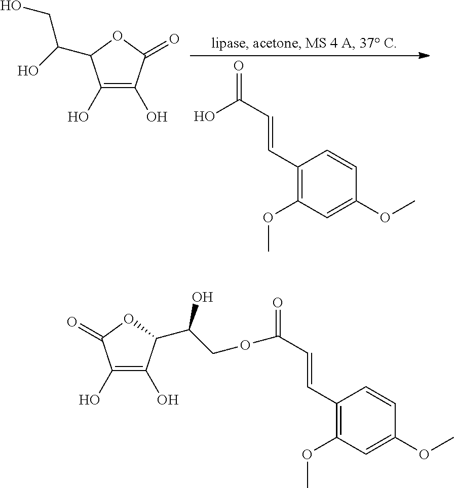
C1(O)=C(O)C(=O)OC1C(O)CO.O=C(C=CC1=C(OC)C=C(OC)C=C1)O.O=C(C=CC1=C(OC)C=C(OC)C=C1)OCC(O)C1C(O)=C(O)C(=O)O1
